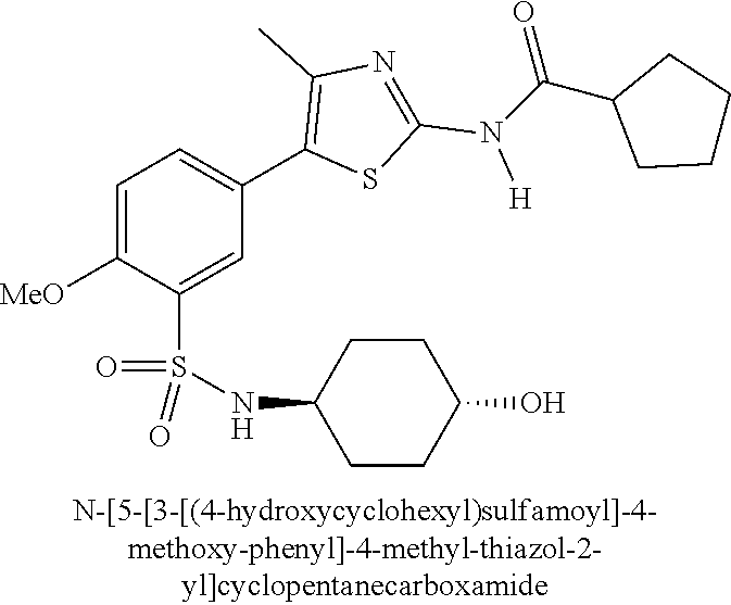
C1=C([MeO])C(S(NC2CCC(O)CC2)(=O)=O)=CC(C2=C(C)N=C(N([H])C(C3CCCC3)=O)S2)=C1
